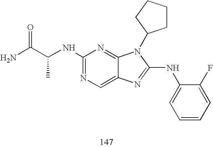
C(NC1=NC=C2C(=N1)N(C1CCCC1)C(NC1=CC=CC=C1F)=N2)(C(N)=O)C
